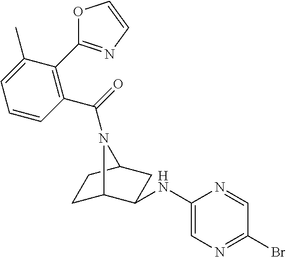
C1C2C(NC3=CN=C(Br)C=N3)CC(C1)N2C(=O)C1=C(C2=NC=CO2)C(C)=CC=C1
